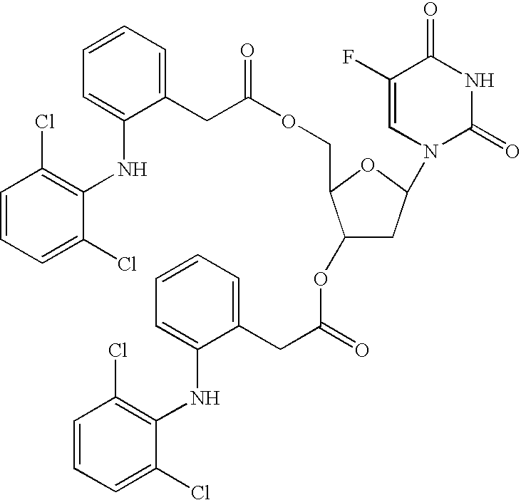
C1=CC=C(Cl)C(NC2=CC=CC=C2CC(OCC2C(OC(=O)CC3=CC=CC=C3NC3=C(Cl)C=CC=C3Cl)CC(N3C(=O)NC(=O)C(F)=C3)O2)=O)=C1Cl
